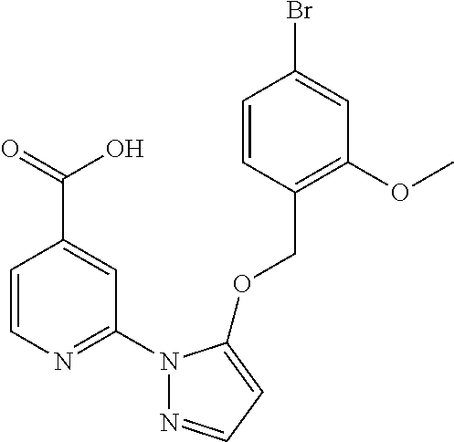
C1=CC(COC2=CC=NN2C2=NC=CC(C(=O)O)=C2)=C(OC)C=C1Br
